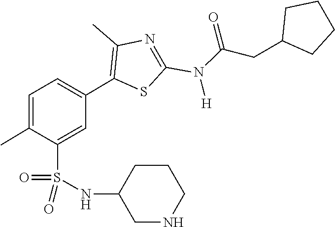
O=S(=O)(C1=CC(C2=C(C)N=C(N(C(=O)CC3CCCC3)[H])S2)=CC=C1C)NC1CNCCC1
